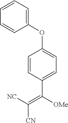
C1=CC(C([OMe])=C([NC])[CN])=CC=C1OC1=CC=CC=C1
